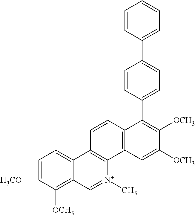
C1=C([H3CO])C([OCH3])=C2C(=C1)C1=C([N+](C)=C2)C2=C(C=C1)C(C1=CC=C(C3=CC=CC=C3)C=C1)=C([OCH3])C([OCH3])=C2
